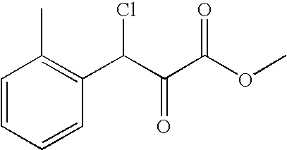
C1=CC=CC(C(C(C(OC)=O)=O)Cl)=C1C
